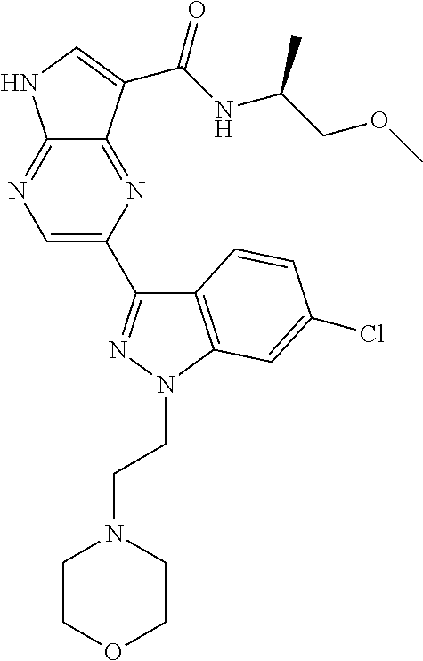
C12=NC=C(C3=NN(CCN4CCOCC4)C4=C3C=CC(Cl)=C4)N=C1C(C(NC(COC)C)=O)=CN2
